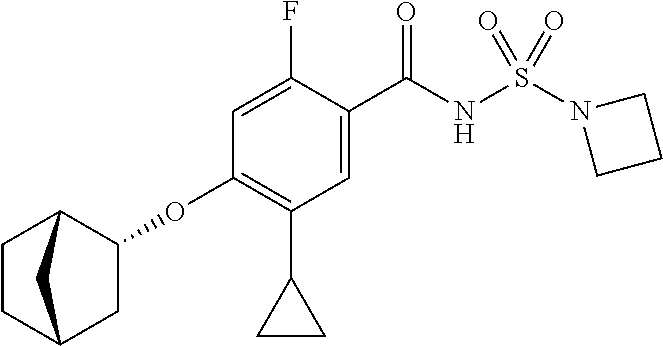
C1(OC2=C(C3CC3)C=C(C(NS(N3CCC3)(=O)=O)=O)C(F)=C2)C2CCC(C1)C2
